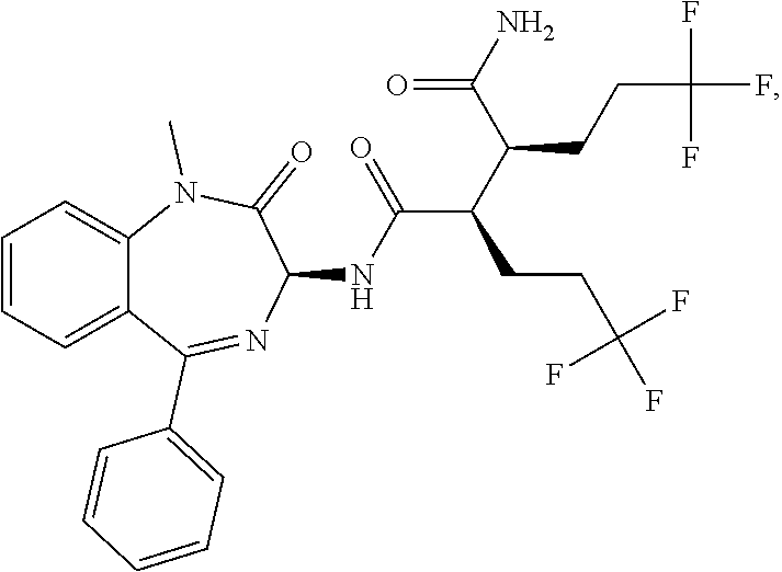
C12=CC=CC=C1C(C1=CC=CC=C1)=NC(NC(C(CCC(F)(F)F)C(C(N)=O)CCC(F)(F)F)=O)C(=O)N2C
